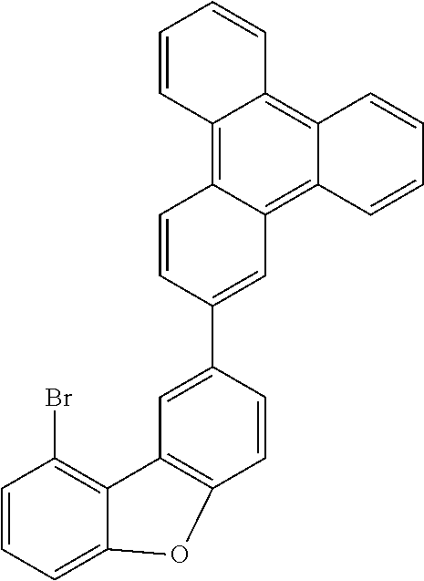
C1=CC=C2C(=C1Br)C1=C(C=CC(C3=CC4=C5C(=C6C(=C4C=C3)C=CC=C6)C=CC=C5)=C1)O2
